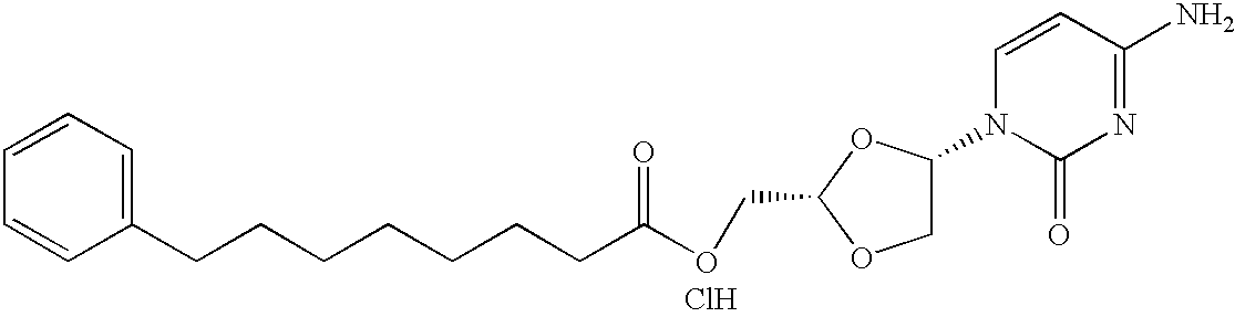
C1=CC=CC(CCCCCCCC(OCC2OC(N3C(=O)N=C(N)C=C3)CO2)=O)=C1.Cl
